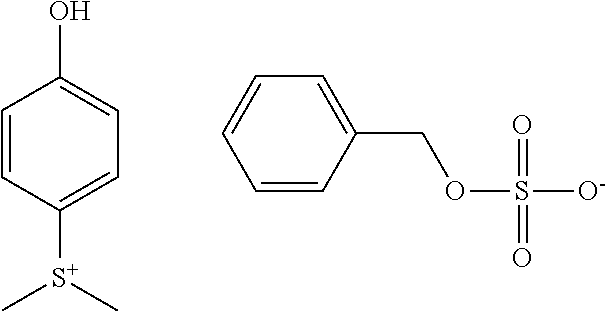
C1=CC([S+](C)C)=CC=C1O.C1=CC(COS([O-])(=O)=O)=CC=C1
